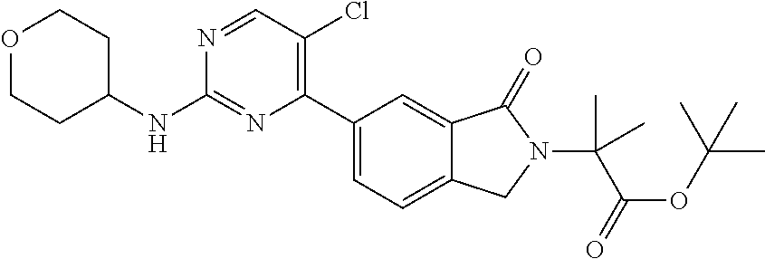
C1(C2=C(Cl)C=NC(NC3CCOCC3)=N2)=CC=C2C(=C1)C(=O)N(C(C(OC(C)(C)C)=O)(C)C)C2
